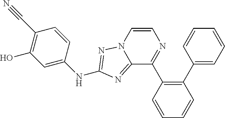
C1(C2=CC=CC=C2)=C(C2=NC=CN3C2=NC(NC2=CC(O)=C(C#N)C=C2)=N3)C=CC=C1
